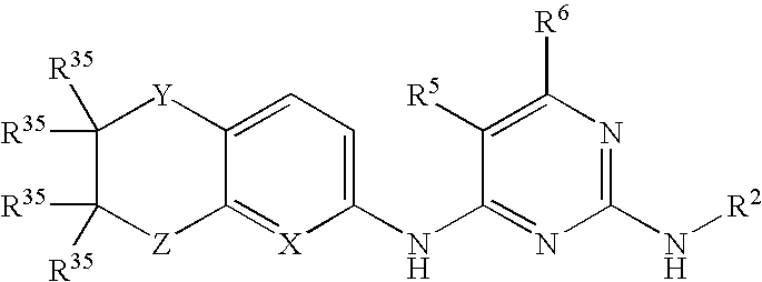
C1(NC2=NC(N[R2])=NC([R6])=C2[R5])=CC=C2C(=[X]1)[Z]C([R35])([R35])C([R35])([R35])[Y]2
